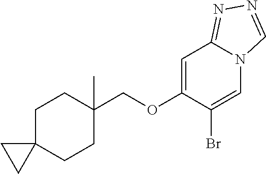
C1C2(CCC(C)(COC3=CC4=NN=CN4C=C3Br)C1)CC2
